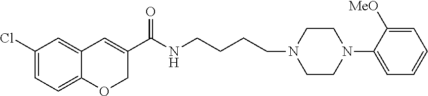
C1(Cl)=CC=C2C(=C1)C=C(C(NCCCCN1CCN(C3=CC=CC=C3[MeO])CC1)=O)CO2
